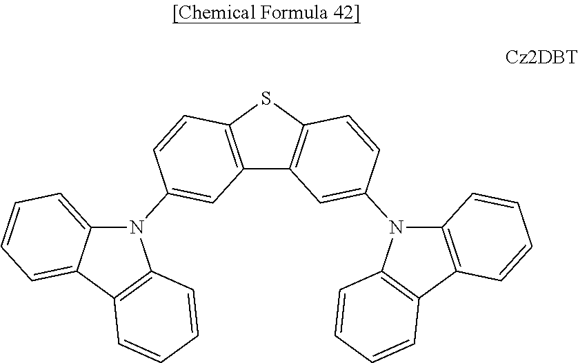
C12=C(SC3=C1C=C(N1C4=C(C5=C1C=CC=C5)C=CC=C4)C=C3)C=CC(N1C3=CC=CC=C3C3=C1C=CC=C3)=C2
